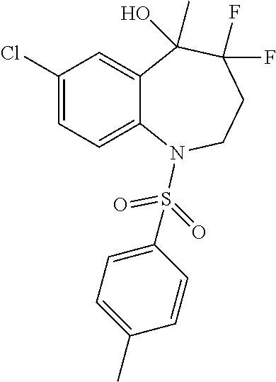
C1(Cl)=CC=C2C(=C1)C(O)(C)C(F)(F)CCN2S(C1=CC=C(C)C=C1)(=O)=O
